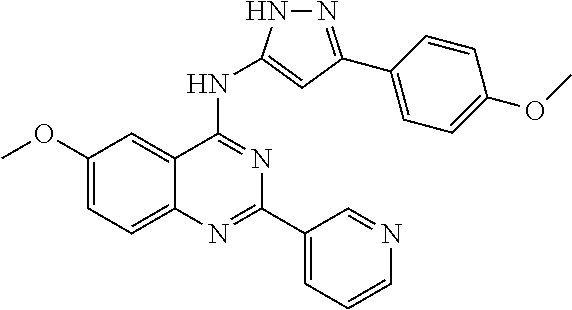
C1(OC)=CC=C2C(=C1)C(NC1=CC(C3=CC=C(OC)C=C3)=NN1)=NC(C1=CC=CN=C1)=N2
